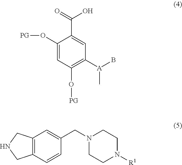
C1(O[PG])=CC(O[PG])=C([A](B)C)C=C1C(=O)O.C12=C(C=CC(CN3CCN([R1])CC3)=C1)CNC2
